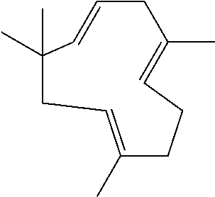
C1(C)=CCC(C)(C)C=CCC(C)=CCC1
